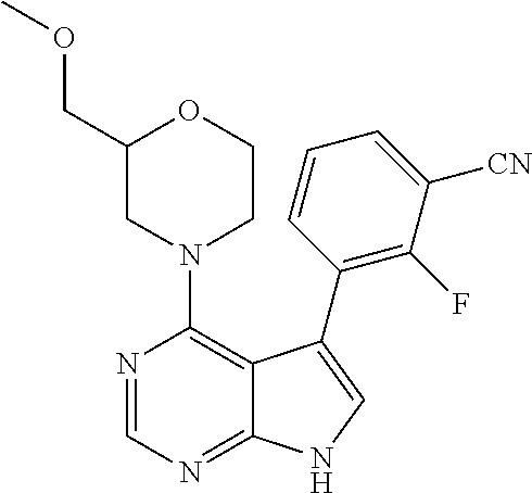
N1(C2=C3C(=NC=N2)NC=C3C2=C(F)C([CN])=CC=C2)CCOC(COC)C1
